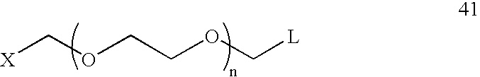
[X]COCCOC[L]
